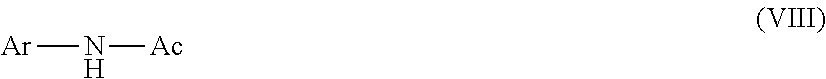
[Ar]N[Ac]
